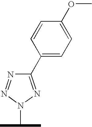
C1=CC(OC)=CC=C1C1=NN(C(C)C)N=N1
